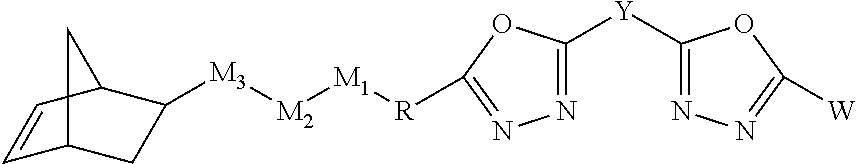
C1=CC2C([M3][M2][M1][R]C3=NN=C([Y]C4=NN=C([W])O4)O3)CC1C2
